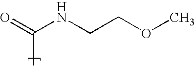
C(C)(=O)NCCOC
